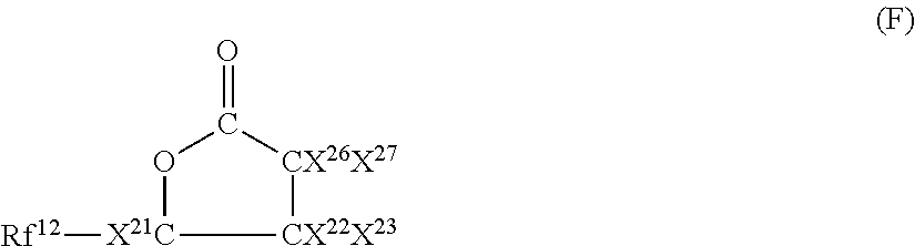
[CX22X23]1[CX26X27]C(=O)O[X21C]1[Rf12]
